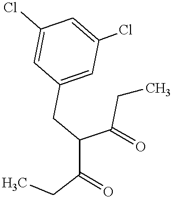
C(C(C(CC)=O)CC1=CC(Cl)=CC(Cl)=C1)(CC)=O
